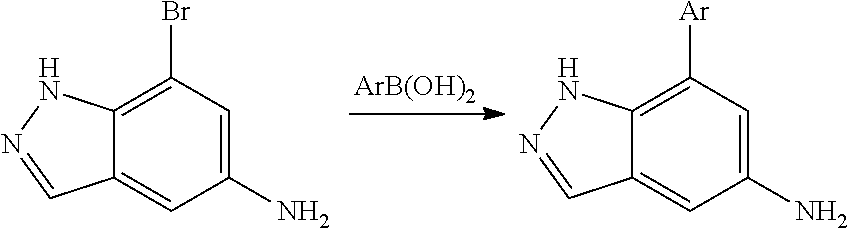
[ArB(OH)2].C12=CC(N)=CC(Br)=C1NN=C2.C12=CC(N)=CC([Ar])=C1NN=C2
